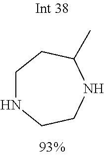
C1NCCNC(C)C1
